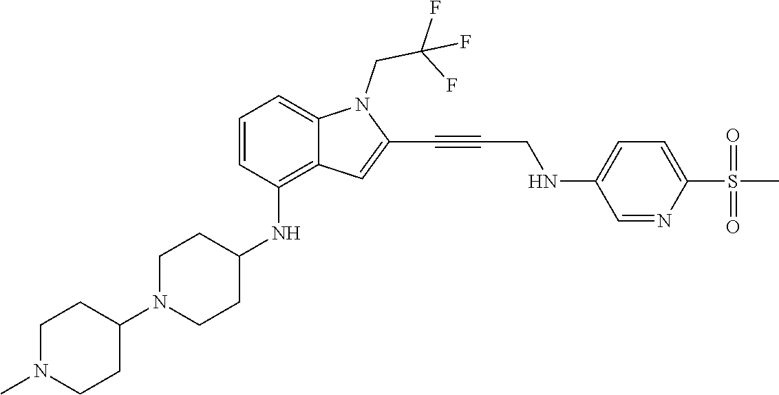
C(C#CC1=CC2=C(NC3CCN(C4CCN(C)CC4)CC3)C=CC=C2N1CC(F)(F)F)NC1=CC=C(S(C)(=O)=O)N=C1
